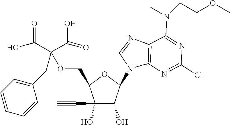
C1(C#C)(O)C(O)C(N2C3=C(N=C2)C(N(CCOC)C)=NC(Cl)=N3)OC1COC(CC1=CC=CC=C1)(C(O)=O)C(=O)O
